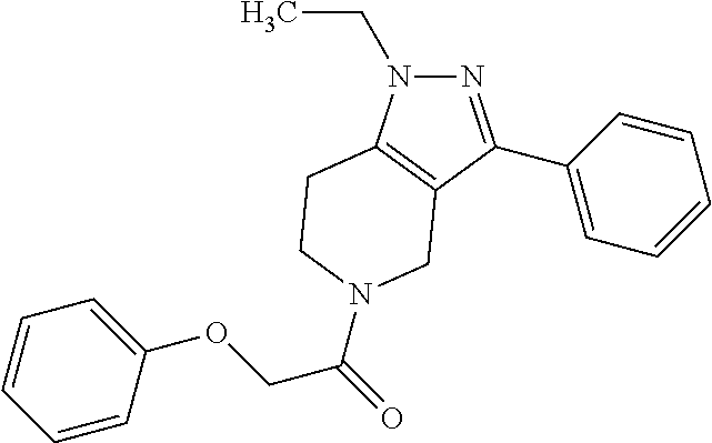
N1(CC)N=C(C2=CC=CC=C2)C2=C1CCN(C(=O)COC1=CC=CC=C1)C2
